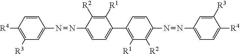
C1=CC([R4])=C([R3])C=C1N=NC1=CC=C(C2=C([R1])C([R2])=C(N=NC3=CC=C([R4])C([R3])=C3)C=C2)C([R1])=C1[R2]
